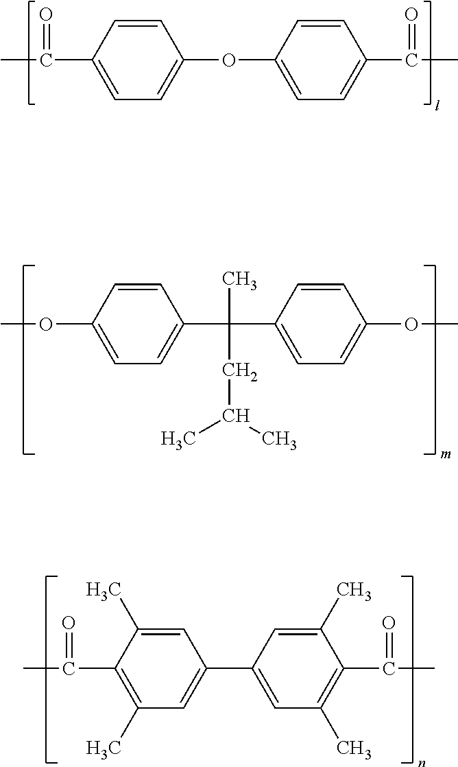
CC(C1=CC=C(OC2=CC=C(C(C)=O)C=C2)C=C1)=O.COC1=CC=C(C(C2=CC=C(OC)C=C2)(C)CC(C)C)C=C1.CC(C1=C(C)C=C(C2=CC(C)=C(C(C)=O)C(C)=C2)C=C1C)=O
